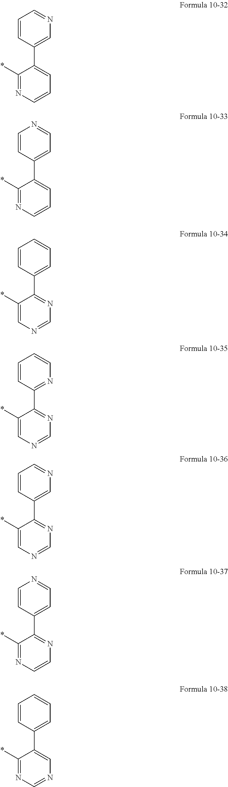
C1(*)=NC=CC=C1C1=CN=CC=C1.C1(*)=NC=CC=C1C1=CC=NC=C1.C1(*)=CN=CN=C1C1=CC=CC=C1.C1(*)=CN=CN=C1C1=NC=CC=C1.C1(*)=CN=CN=C1C1=CN=CC=C1.C1(*)=NC=CN=C1C1=CC=NC=C1.C1(*)=NC=NC=C1C1=CC=CC=C1
